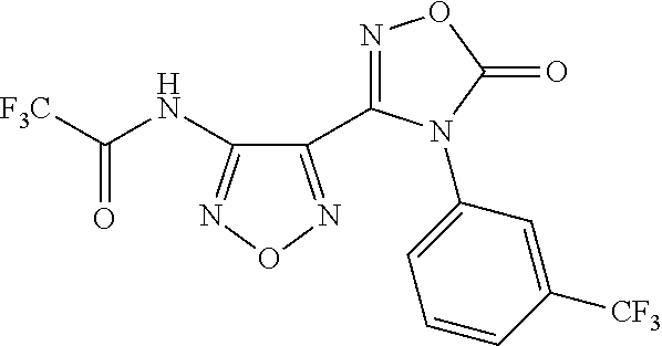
C1(C2=NOC(=O)N2C2=CC=CC([CF3])=C2)=NON=C1NC([F3C])=O
